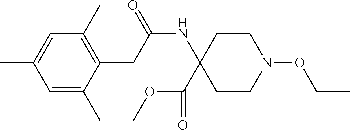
C1CN(OCC)CCC1(C(OC)=O)NC(CC1=C(C)C=C(C)C=C1C)=O
